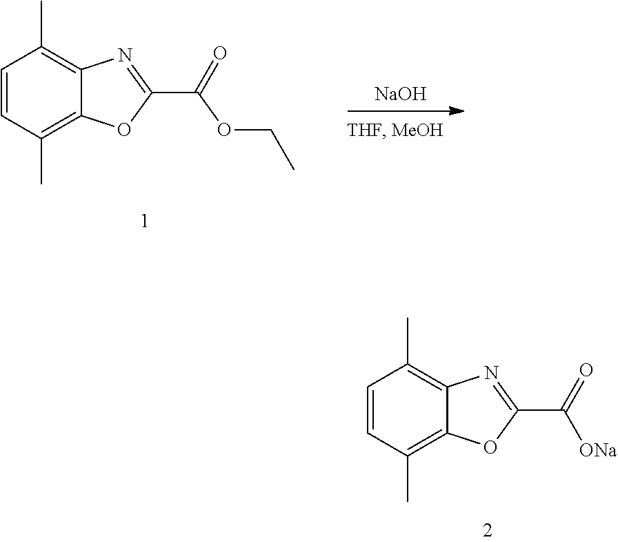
C1=CC(C)=C2C(=C1C)N=C(C(OCC)=O)O2.[NaOH].C1=CC(C)=C2C(=C1C)N=C(C([ONa])=O)O2
